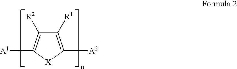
C1([R1])=C([A2])[X]C([A1])=C1[R2]
